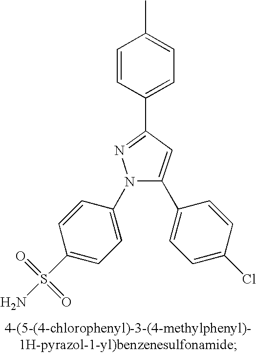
CC1=CC=C(C2=NN(C3=CC=C(S(N)(=O)=O)C=C3)C(C3=CC=C(Cl)C=C3)=C2)C=C1
